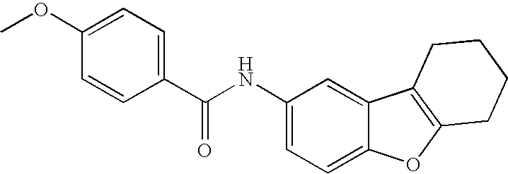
C1(NC(=O)C2=CC=C(OC)C=C2)=CC=C2C(=C1)C1=C(O2)CCCC1
